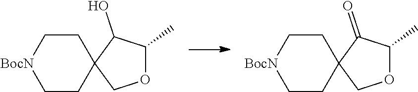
C1CC2(CC[BocN]1)COC(C)C2O.C1CC2(CC[BocN]1)COC(C)C2=O
